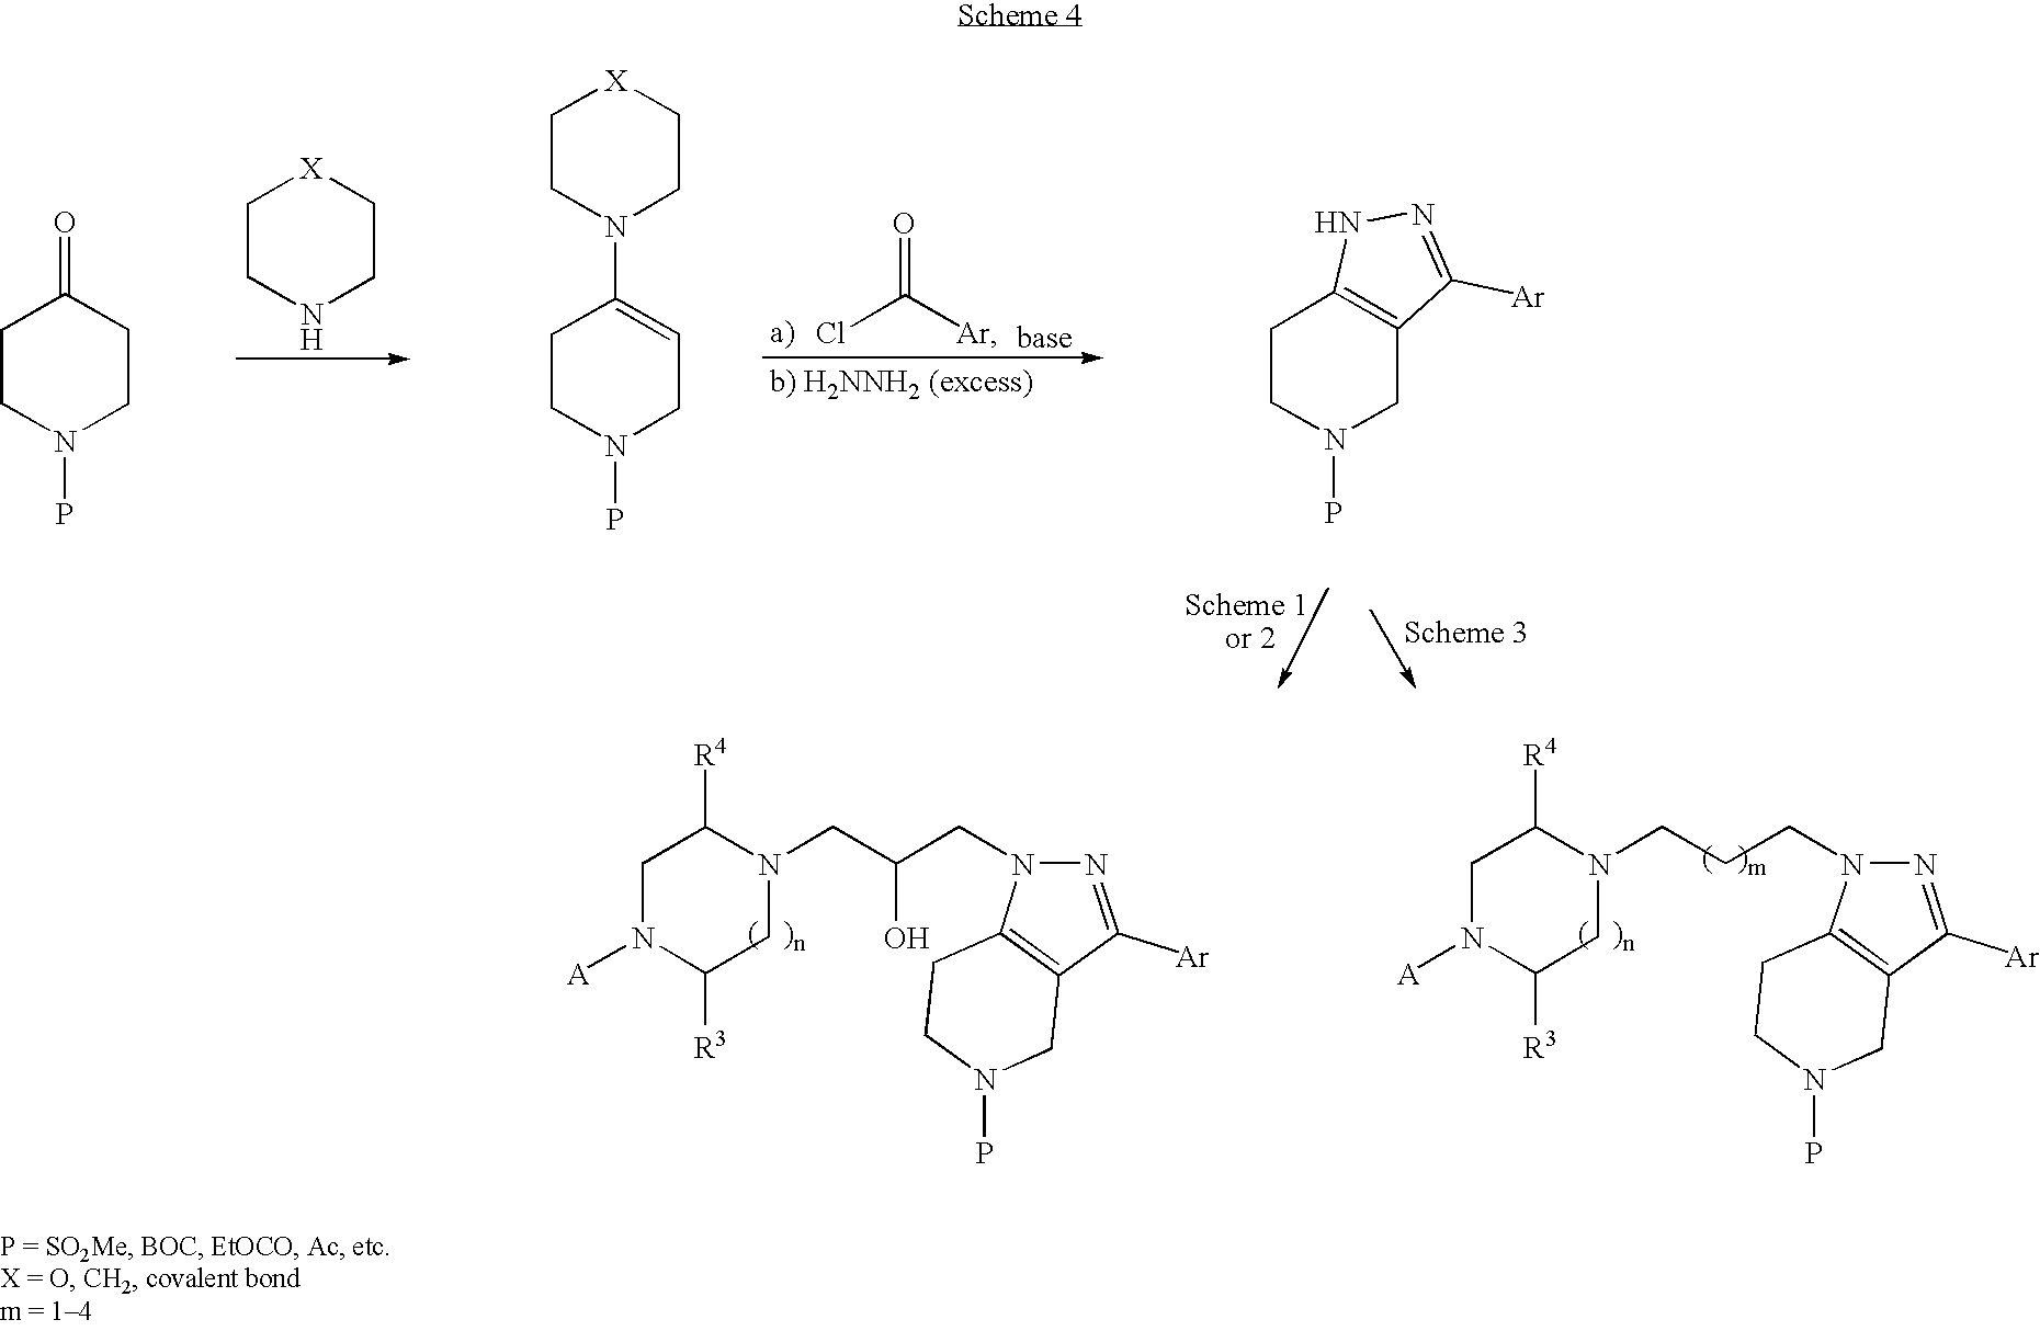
C1CN(P)CC2=C1NN=C2[Ar].C1CNCC[X]1.ClC([Ar])=O.C1CN(P)CCC1=O.C1CN(C2=CCN(P)CC2)CC[X]1.C1N([A])C([R3])CN(CCCN2N=C([Ar])C3=C2CCN(P)C3)C1[R4].C1N([A])C([R3])CN(CC(CN2N=C([Ar])C3=C2CCN(P)C3)O)C1[R4]
